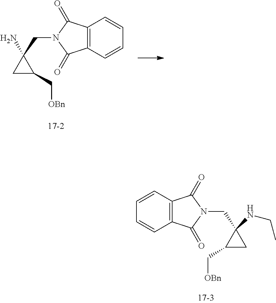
C1(CN2C(=O)C3=C(C2=O)C=CC=C3)(N)CC1C[OBn].C1C(C[OBn])C1(CN1C(=O)C2=C(C1=O)C=CC=C2)NCC
